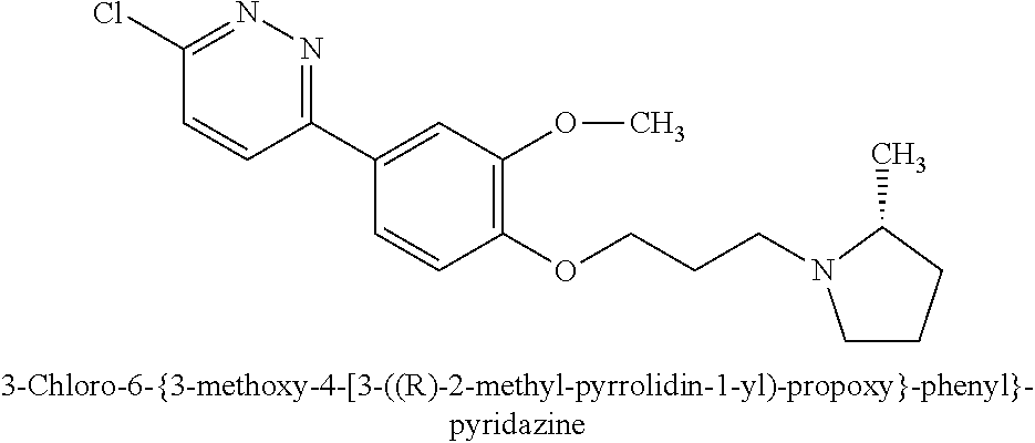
C1(Cl)=NN=C(C2=CC(OC)=C(OCCCN3CCCC3C)C=C2)C=C1
